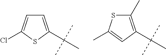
C1=C(C(C)(C)C)SC(Cl)=C1.C1(C)=C(C(C)(C)C)C=C(C)S1
